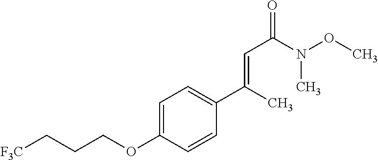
C1=C(OCCC[F3C])C=CC(C(C)=CC(=O)N(OC)C)=C1
